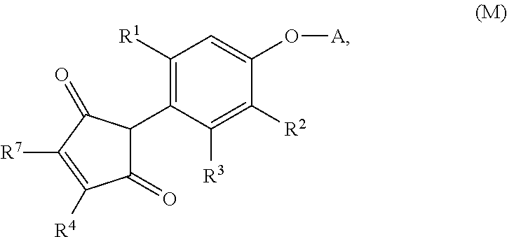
C1([R2])=C([R3])C(C2C(=O)C([R4])=C([R7])C2=O)=C([R1])C=C1O[A]
